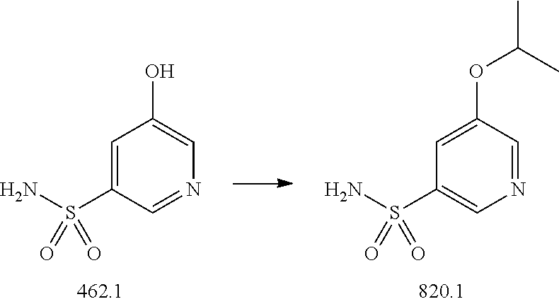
C1=C(S(N)(=O)=O)C=NC=C1O.C1=C(OC(C)C)C=NC=C1S(N)(=O)=O
